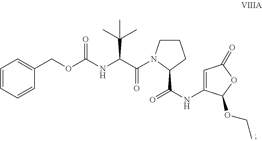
O(C(=O)NC(C(=O)N1CCCC1C(NC1=CC(=O)OC1OCC)=O)C(C)(C)C)CC1=CC=CC=C1
